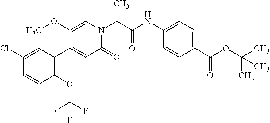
N1(C(C(=O)NC2=CC=C(C(OC(C)(C)C)=O)C=C2)C)C=C(OC)C(C2=C(OC(F)(F)F)C=CC(Cl)=C2)=CC1=O
